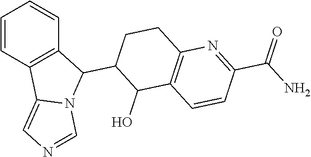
C1=CC2=C(C=C1)C(C1C(O)C3=C(CC1)N=C(C(N)=O)C=C3)N1C2=CN=C1
